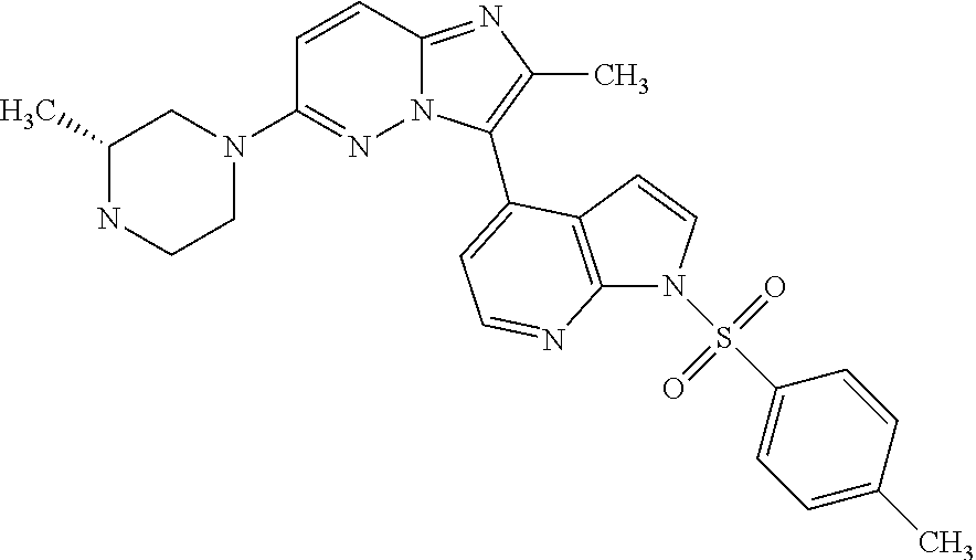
C1(C)NCCN(C2=NN3C(=NC(C)=C3C3=CC=NC4=C3C=CN4S(C3=CC=C(C)C=C3)(=O)=O)C=C2)C1
